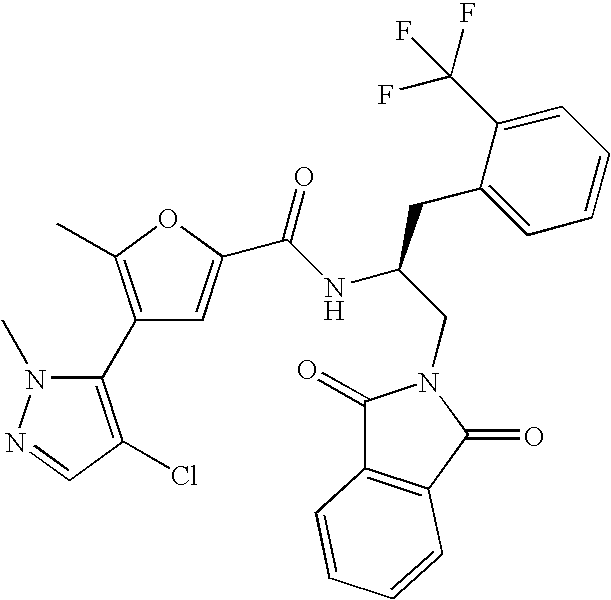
C1(C2=C(C)OC(C(NC(CN3C(=O)C4=C(C3=O)C=CC=C4)CC3=CC=CC=C3C(F)(F)F)=O)=C2)=C(Cl)C=NN1C
